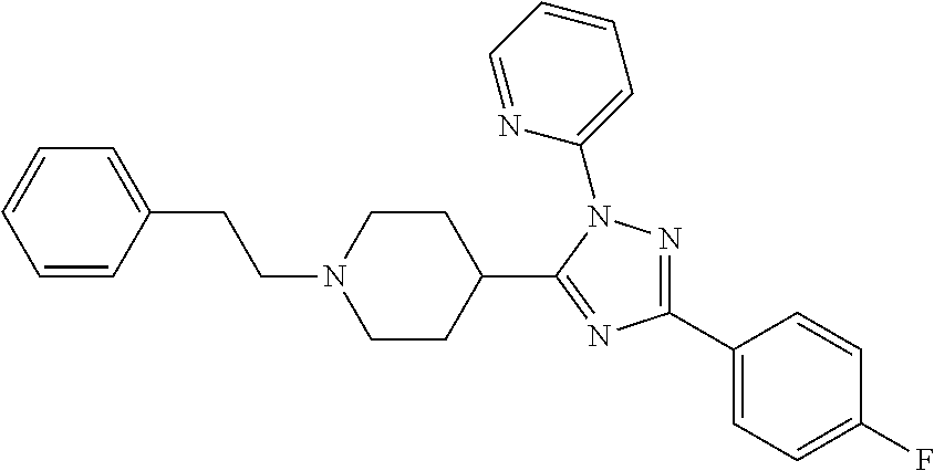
C(N1CCC(C2=NC(C3=CC=C(F)C=C3)=NN2C2=CC=CC=N2)CC1)CC1=CC=CC=C1
